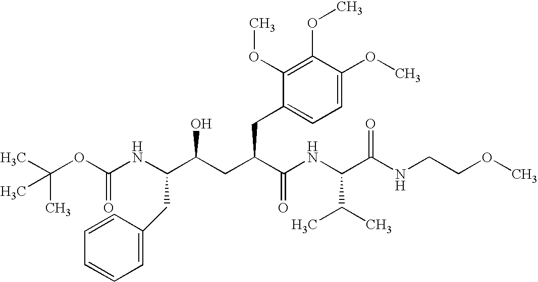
C(C)(OC(NC(C(CC(C(NC(C(NCCOC)=O)C(C)C)=O)CC1=CC=C(OC)C(OC)=C1OC)O)CC1=CC=CC=C1)=O)(C)C
